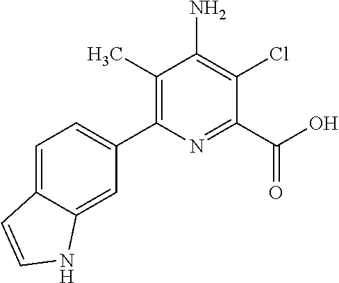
C1(C)=C(C2=CC=C3C(=C2)NC=C3)N=C(C(O)=O)C(Cl)=C1N
